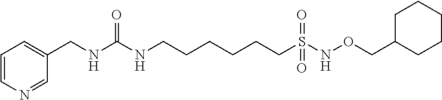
C1=CN=CC(CNC(NCCCCCCS(NOCC2CCCCC2)(=O)=O)=O)=C1
